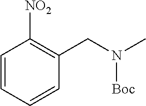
C1=CC=CC(CN(C)[Boc])=C1[NO2]
